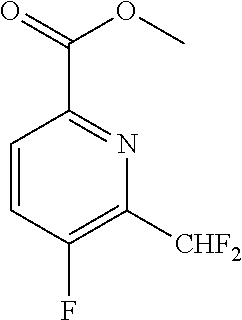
C1([CHF2])=C(F)C=CC(C(=O)OC)=N1
